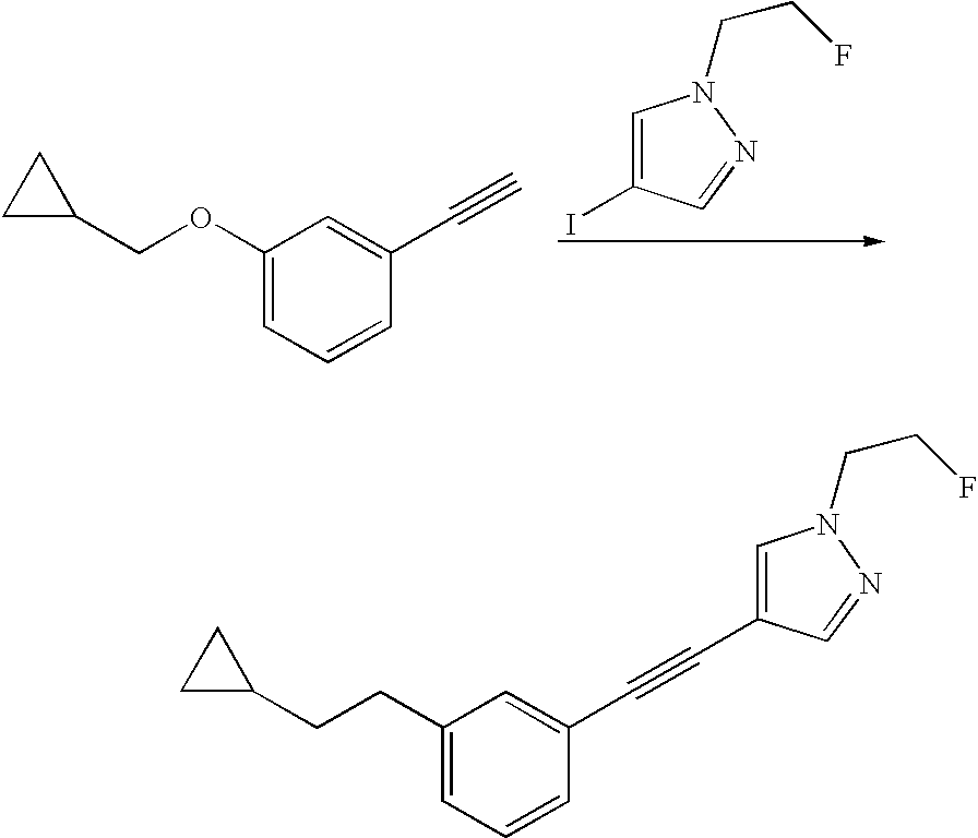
O(CC1CC1)C1=CC=CC(C#C)=C1.C1=C(I)C=NN1CCF.C(CC1CC1)C1=CC=CC(C#CC2=CN(CCF)N=C2)=C1
